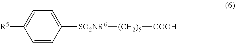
[R5]C1=CC=C([SO2NR6][(CH2)5][COOH])C=C1
